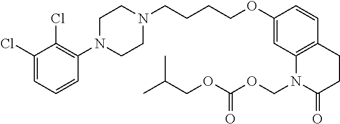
C1(Cl)=CC=CC(N2CCN(CCCCOC3=CC4=C(C=C3)CCC(=O)N4COC(=O)OCC(C)C)CC2)=C1Cl
